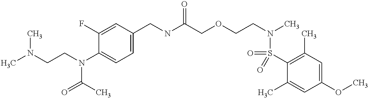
C1(CNC(COCCN(C)S(=O)(C2=C(C)C=C(OC)C=C2C)=O)=O)=CC=C(N(CCN(C)C)C(C)=O)C(F)=C1
